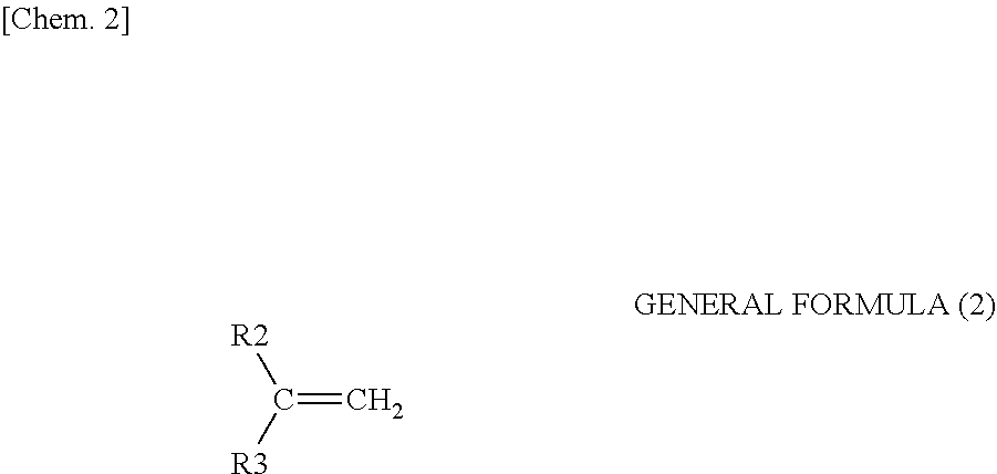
C(=C)([R2])[R3]
